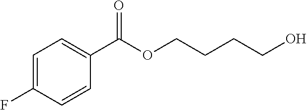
C1=C(F)C=CC(C(OCCCCO)=O)=C1
